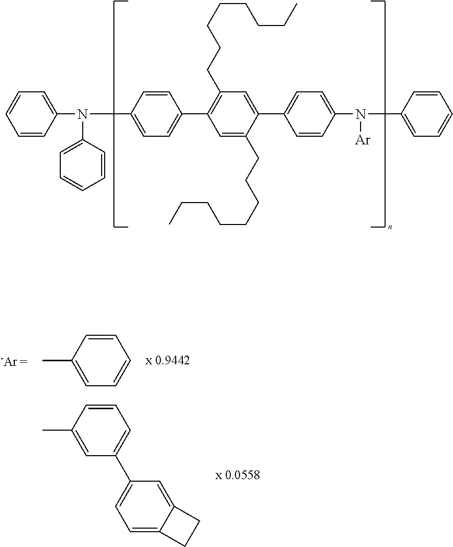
C1=CC=CC(N(C2=CC=C(C3=C(CCCCCCCC)C=C(C4=CC=C(N([Ar])C5=CC=CC=C5)C=C4)C(CCCCCCCC)=C3)C=C2)C2=CC=CC=C2)=C1.C1=CC(C)=CC=C1.C1=CC(C)=CC(C2=CC=C3C(=C2)CC3)=C1
